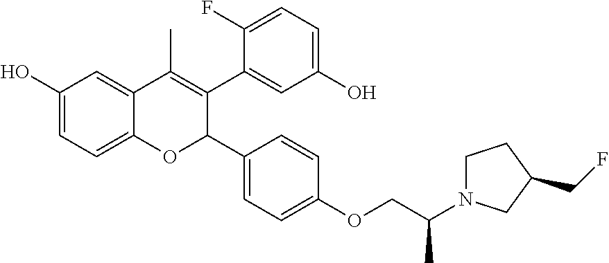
C1(O)=CC=C2C(=C1)C(C)=C(C1=CC(O)=CC=C1F)C(C1=CC=C(OCC(N3CCC(CF)C3)C)C=C1)O2
